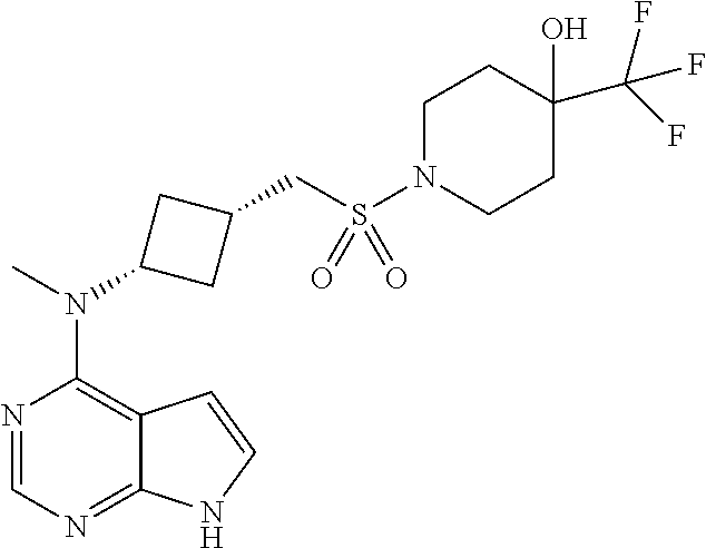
N1=CN=C2C(=C1N(C)C1CC(CS(N3CCC(O)(C(F)(F)F)CC3)(=O)=O)C1)C=CN2
